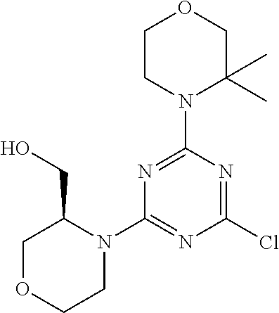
C1CN(C2=NC(N3C(CO)COCC3)=NC(Cl)=N2)C(C)(C)CO1
